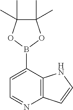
C1(C)(C)C(C)(C)OB(C2=CC=NC3=C2NC=C3)O1
